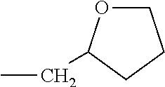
C1OC(CC)CC1
